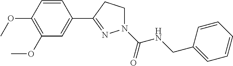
C1=CC(OC)=C(OC)C=C1C1=NN(C(NCC2=CC=CC=C2)=O)CC1
